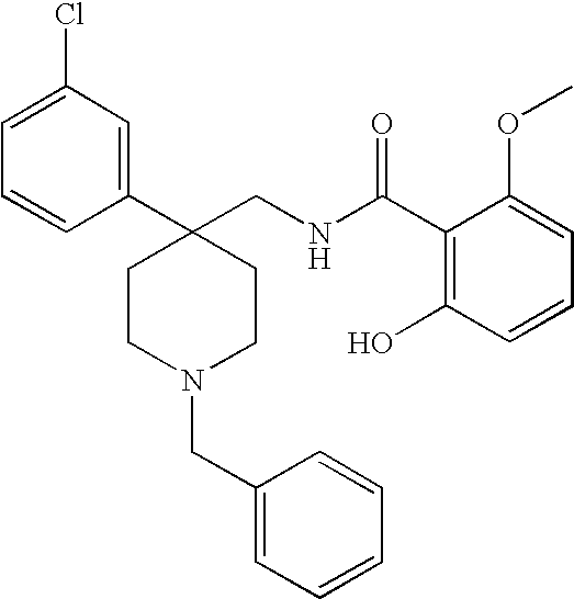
C1CC(C2=CC(Cl)=CC=C2)(CNC(C2=C(O)C=CC=C2OC)=O)CCN1CC1=CC=CC=C1
